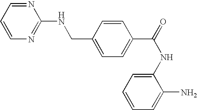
C1=CN=C(NCC2=CC=C(C(=O)NC3=CC=CC=C3N)C=C2)N=C1
